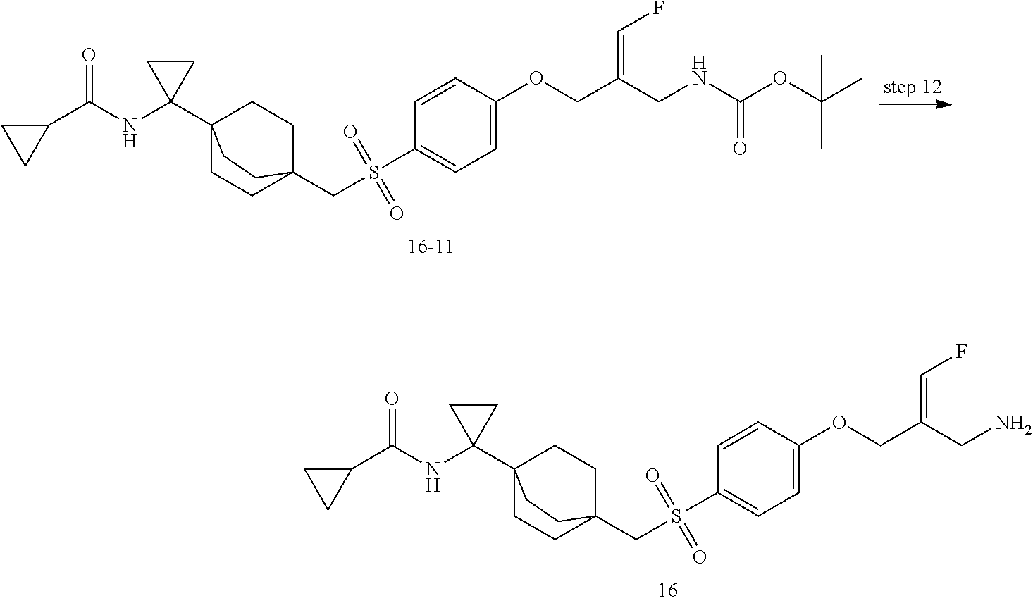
S(C1=CC=C(OCC(CN)=CF)C=C1)(CC12CCC(C3(NC(C4CC4)=O)CC3)(CC1)CC2)(=O)=O.S(C1=CC=C(OCC(CNC(OC(C)(C)C)=O)=CF)C=C1)(CC12CCC(C3(NC(C4CC4)=O)CC3)(CC1)CC2)(=O)=O
